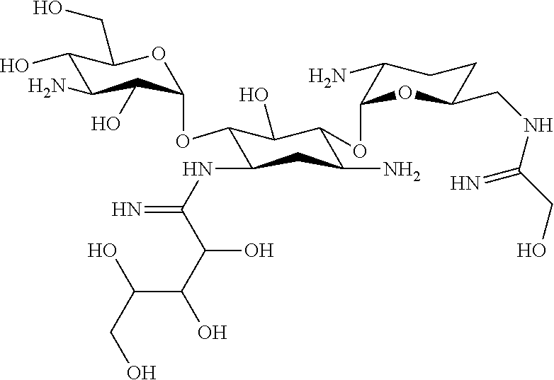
C1(O)C(N)C(O)C(OC2C(NC(=N)C(C(O)C(O)CO)O)CC(N)C(OC3OC(CNC(CO)=N)CCC3N)C2O)OC1CO
